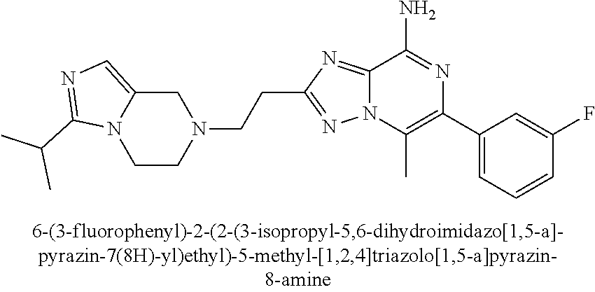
C1C2=CN=C(C(C)C)N2CCN1CCC1=NN2C(=N1)C(N)=NC(C1=CC=CC(F)=C1)=C2C
